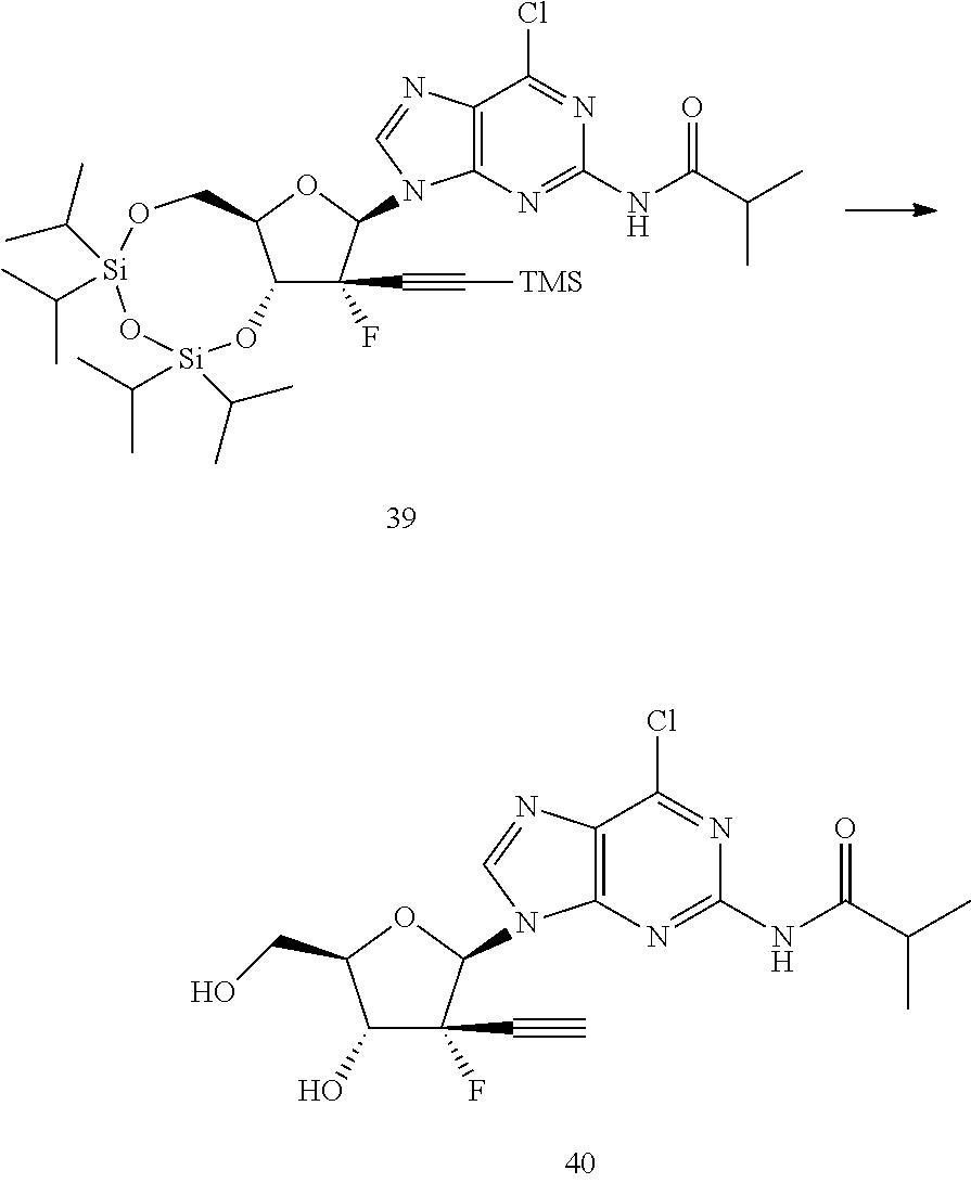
C12=C(N=C(NC(C(C)C)=O)N=C1Cl)N(C1C(C#C[TMS])(F)C3C(O1)CO[Si](C(C)C)(C(C)C)O[Si](C(C)C)(C(C)C)O3)C=N2.C12=C(N=C(NC(C(C)C)=O)N=C1Cl)N(C1C(C#C)(F)C(O)C(CO)O1)C=N2
